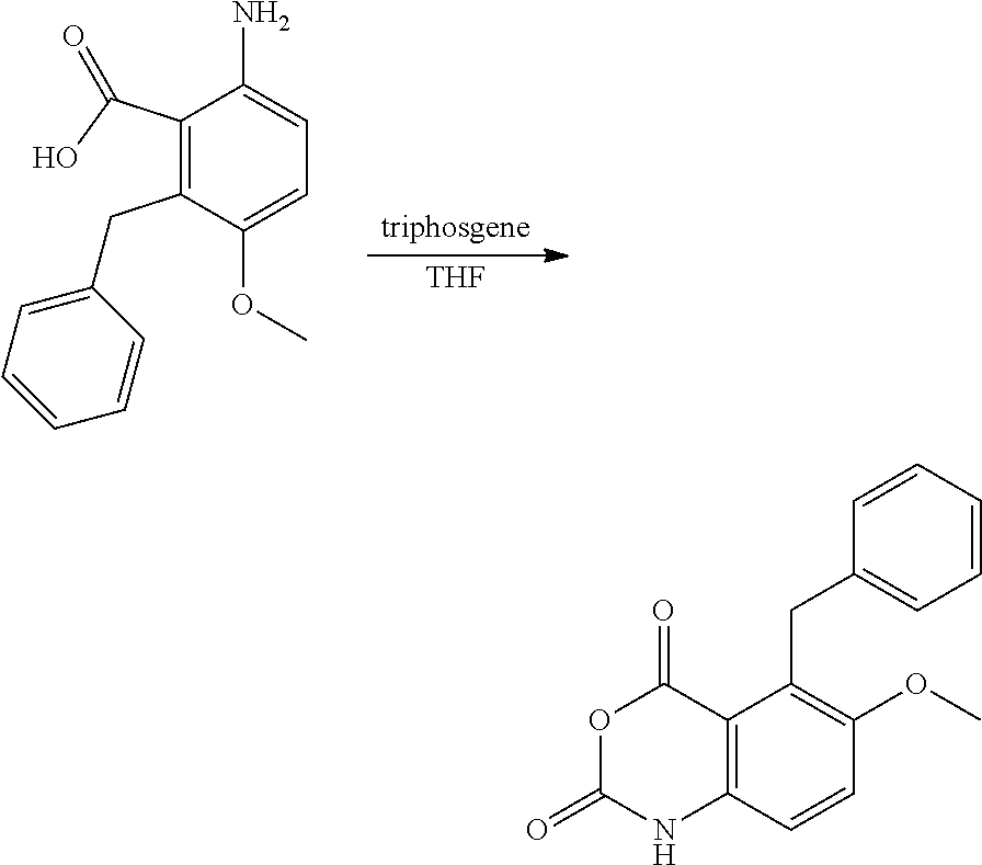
C1(C(O)=O)=C(CC2=CC=CC=C2)C(OC)=CC=C1N.[triphosgene].[THF].C12=C(C=CC(OC)=C1CC1=CC=CC=C1)NC(=O)OC2=O
